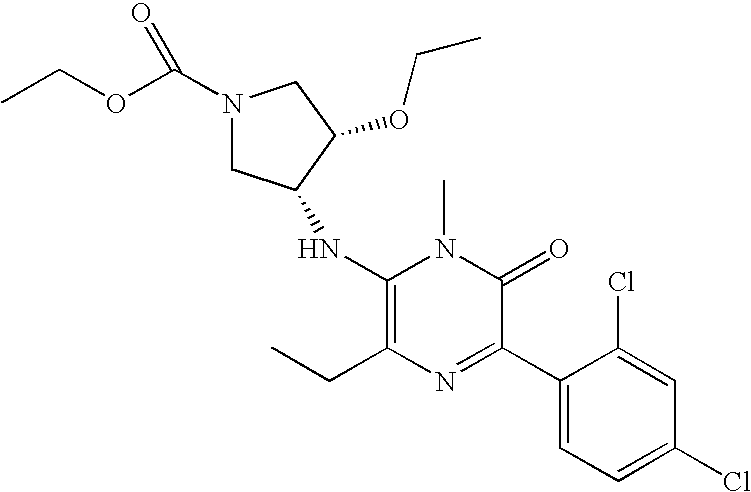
C1(NC2CN(C(OCC)=O)CC2OCC)=C(CC)N=C(C2=CC=C(Cl)C=C2Cl)C(=O)N1C
